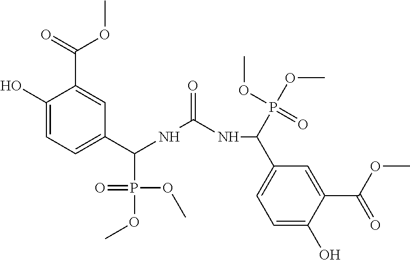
C1(O)=CC=C(C(NC(NC(C2=CC=C(O)C(C(OC)=O)=C2)P(OC)(OC)=O)=O)P(OC)(OC)=O)C=C1C(=O)OC
